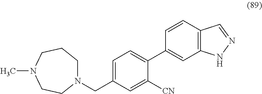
N1(CC2=CC=C(C3=CC4=C(C=C3)C=NN4)C([CN])=C2)CCCN(C)CC1
